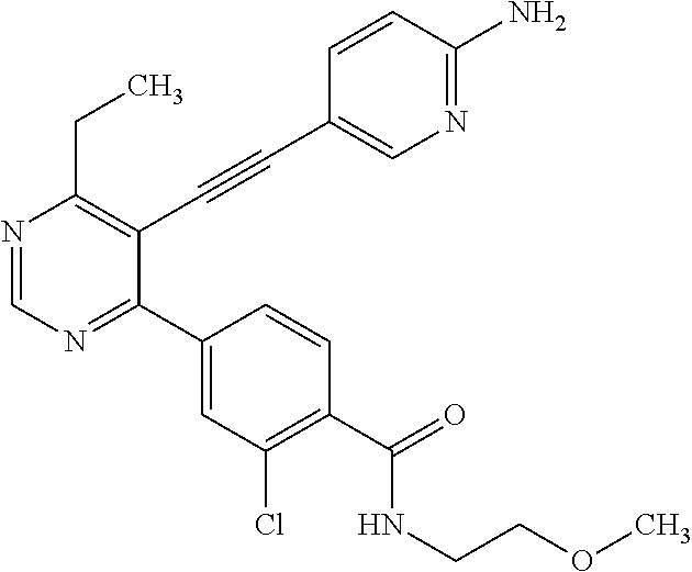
N1=CN=C(C2=CC(Cl)=C(C(=O)NCCOC)C=C2)C(C#CC2=CN=C(N)C=C2)=C1CC
